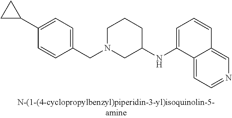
C1(C2CC2)=CC=C(CN2CC(NC3=CC=CC4=CN=CC=C34)CCC2)C=C1
